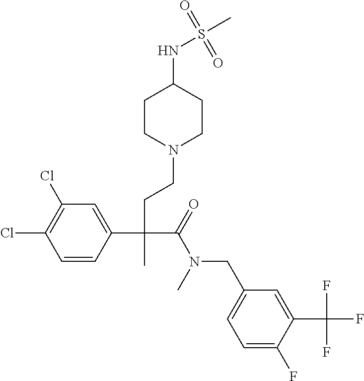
C1=CC(C(CCN2CCC(NS(C)(=O)=O)CC2)(C(=O)N(C)CC2=CC=C(F)C(C(F)(F)F)=C2)C)=CC(Cl)=C1Cl
